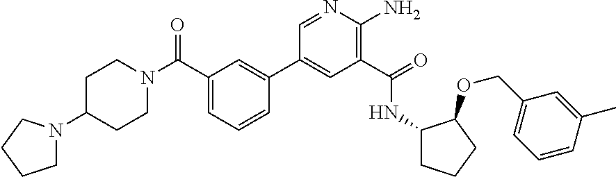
C1(C2=CC(C(N3CCC(N4CCCC4)CC3)=O)=CC=C2)=CC(C(=O)NC2CCCC2OCC2=CC=CC(C)=C2)=C(N)N=C1
